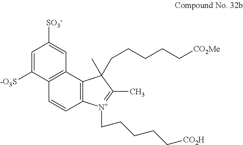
C1=C([-O3S])C2=C(C=C1[SO3-])C1=C(C=C2)[N+](CCCCC[CO2H])=C(C)C1(C)CCCCC[CO2Me]
